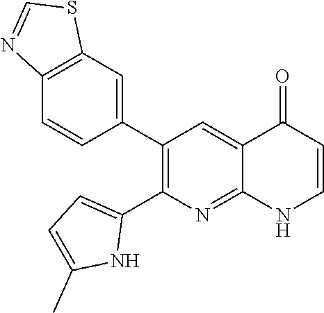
C12=C(C=C(C3=C(C4=CC=C(C)N4)N=C4C(=C3)C(=O)C=CN4)C=C1)SC=N2
